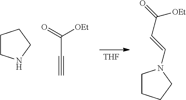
[THF].C1CNCC1.C1CCCN1C=CC(=O)[OEt].O=C([OEt])C#C
